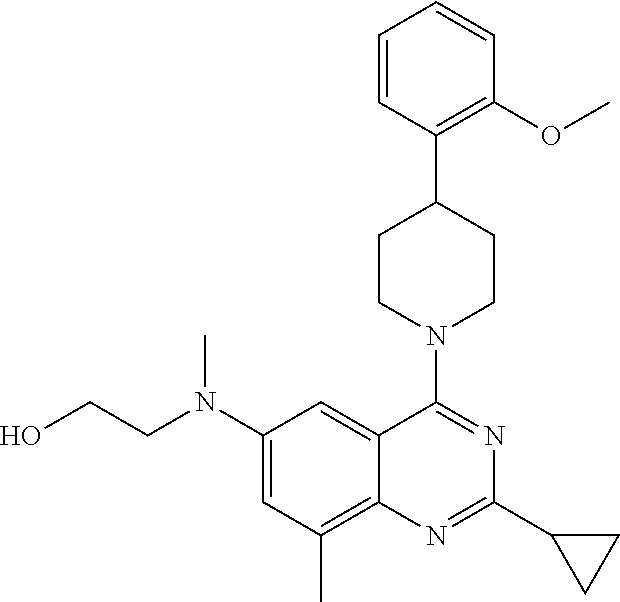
C1=CC(C2CCN(C3=NC(C4CC4)=NC4=C(C)C=C(N(CCO)C)C=C34)CC2)=C(OC)C=C1
